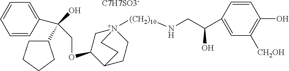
C1=CC(C(O)(COC2C[N+]3([(CH2)10]NCC(O)C4=CC([CH2OH])=C(O)C=C4)CCC2CC3)C2CCCC2)=CC=C1.[C7H7SO3-]
